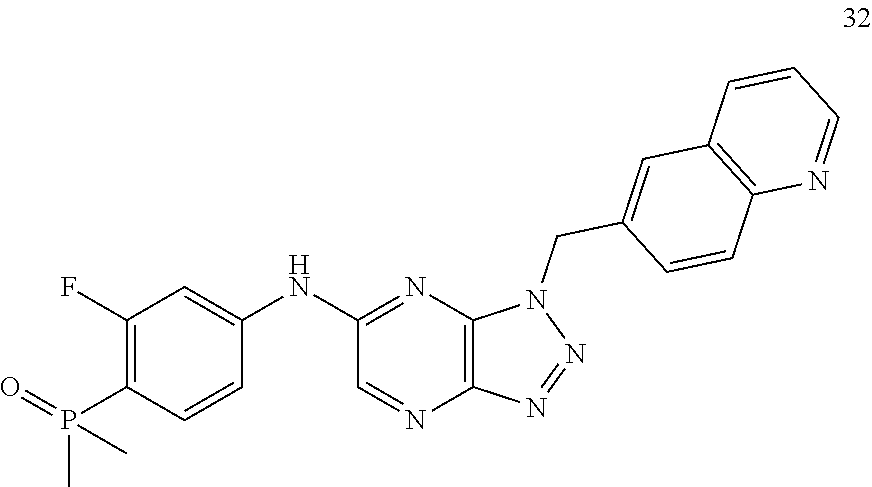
C1(NC2=CC(F)=C(P(=O)(C)C)C=C2)=NC2=C(N=C1)N=NN2CC1=CC2=C(C=C1)N=CC=C2
